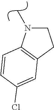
C1CC2=C(N1C)C=CC(Cl)=C2
